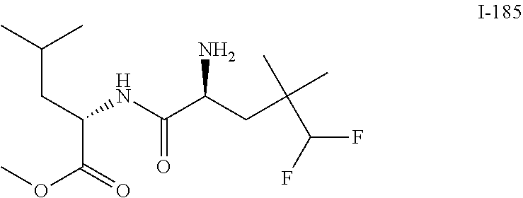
CC(CC(NC(C(CC(C)(C(F)F)C)N)=O)C(=O)OC)C
